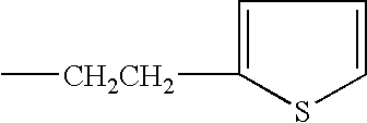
C1([CH2CH2]C)=CC=CS1
